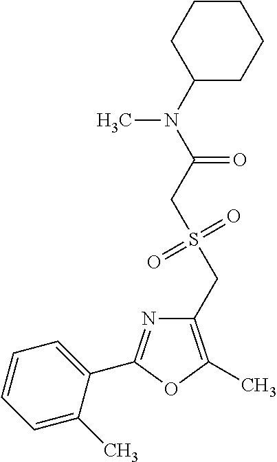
C1(CS(=O)(=O)CC(=O)N(C)C2CCCCC2)=C(C)OC(C2=CC=CC=C2C)=N1
